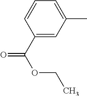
C1=C(C)C=C(C(=O)OCC)C=C1
